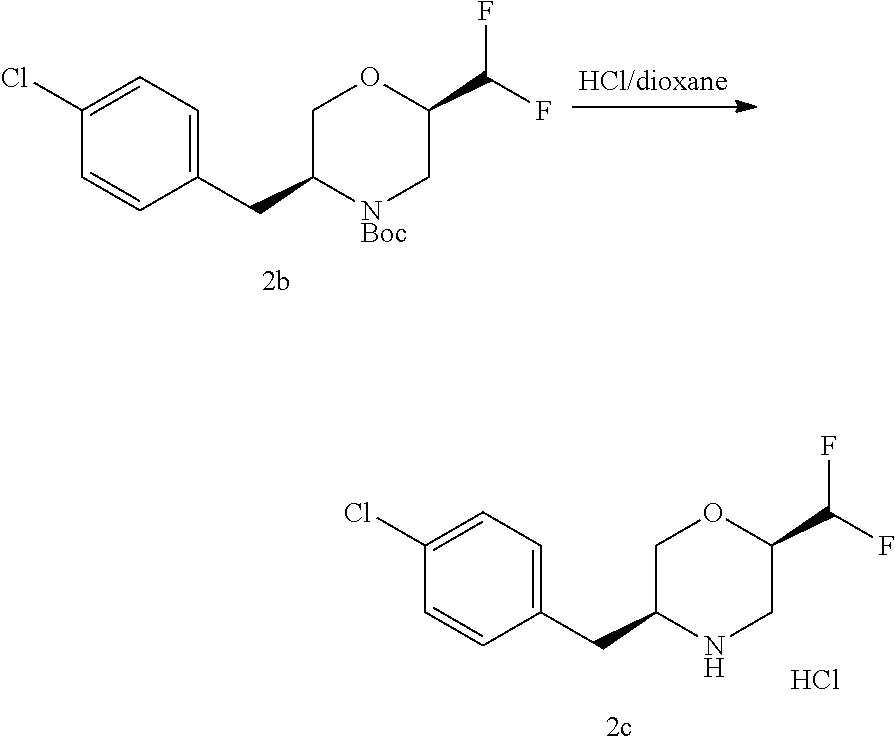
C1(Cl)=CC=C(CC2COC(C(F)F)C[NBoc]2)C=C1.C1(Cl)=CC=C(CC2COC(C(F)F)CN2)C=C1.Cl
